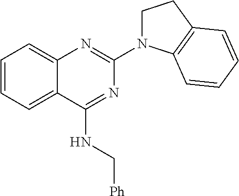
C1=CC=C2C(=C1)N=C(N1CCC3=C1C=CC=C3)N=C2NC[Ph]
